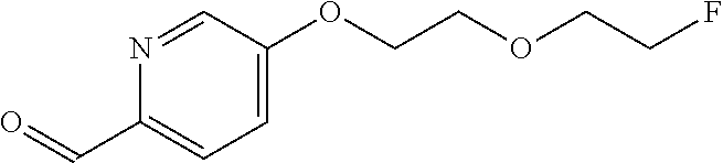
N1=CC(OCCOCCF)=CC=C1C=O
